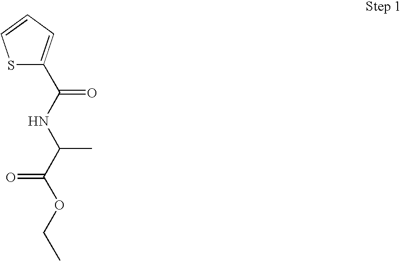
S1C(C(NC(C(OCC)=O)C)=O)=CC=C1
